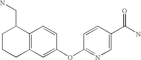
C12=C(C=C(OC3=NC=C(C(N)=O)C=C3)C=C1)CCCC2CN
